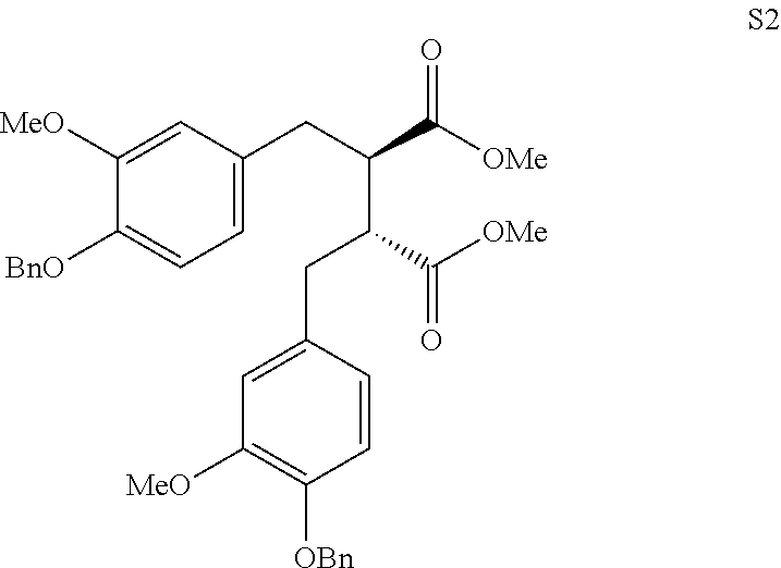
C1=C(CC(C([OMe])=O)C(C([OMe])=O)CC2=CC([MeO])=C([OBn])C=C2)C=C([MeO])C([BnO])=C1
